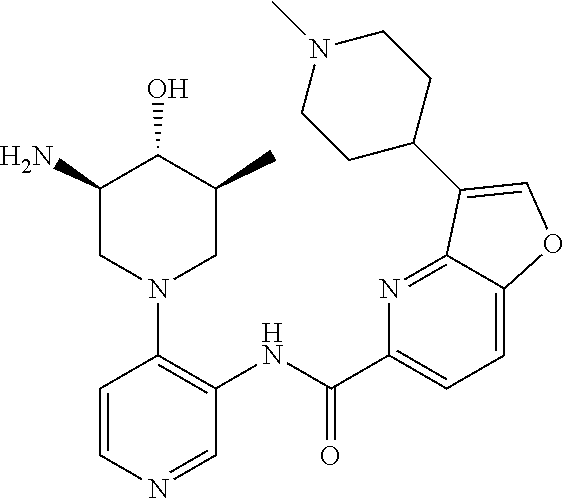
C1(N)CN(C2=C(NC(C3=CC=C4C(=N3)C(C3CCN(C)CC3)=CO4)=O)C=NC=C2)CC(C)C1O
